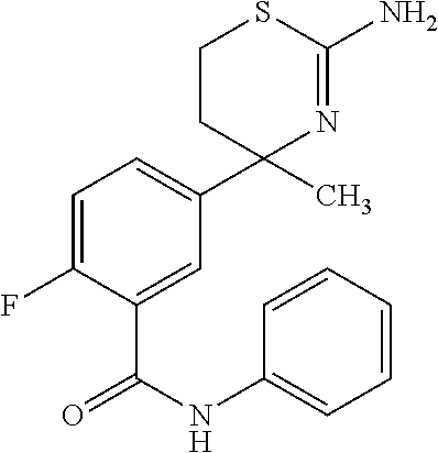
C1=C(F)C(C(NC2=CC=CC=C2)=O)=CC(C2(C)N=C(N)SCC2)=C1
